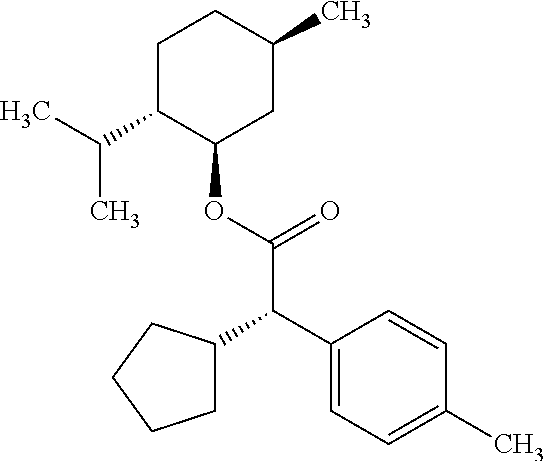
C1(C(C(OC2CC(C)CCC2C(C)C)=O)C2CCCC2)=CC=C(C)C=C1
